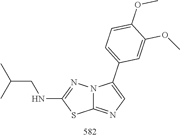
C1(NCC(C)C)=NN2C(=NC=C2C2=CC=C(OC)C(OC)=C2)S1
